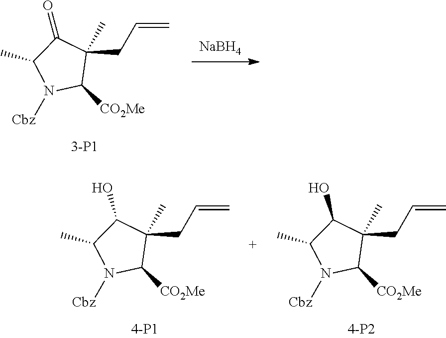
C(C1(C)C([CO2Me])N([Cbz])C(C)C1O)C=C.C(C1(C)C([CO2Me])N([Cbz])C(C)C1O)C=C.[NaBH4].C(C1(C)C([CO2Me])N([Cbz])C(C)C1=O)C=C
